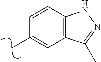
C12=C(C=CC(C)=C1)NN=C2C
